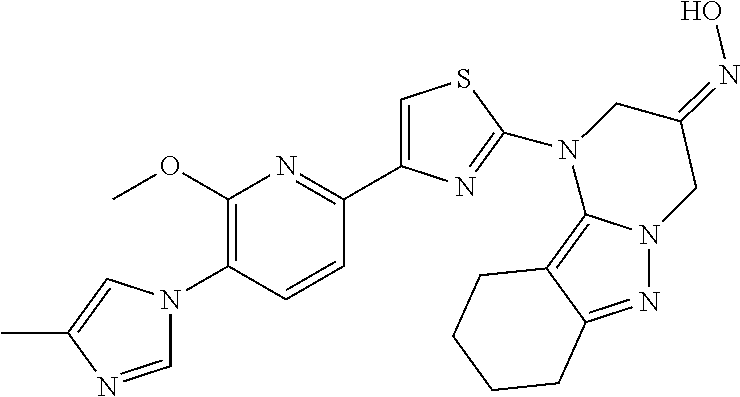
C1=NC(C)=CN1C1=C(OC)N=C(C2=CSC(N3C4=C5C(=NN4CC(=NO)C3)CCCC5)=N2)C=C1
